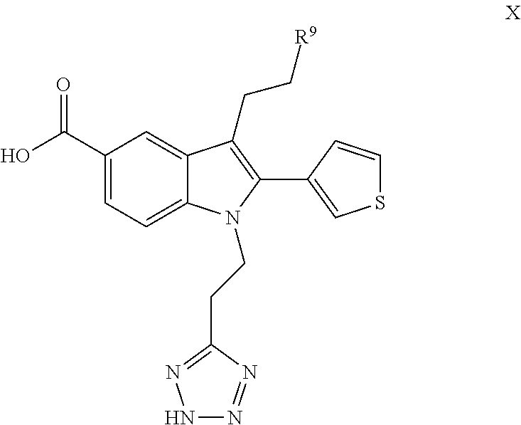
C1(C2=C(CC[R9])C3=CC(C(O)=O)=CC=C3N2CCC2=NNN=N2)=CSC=C1
